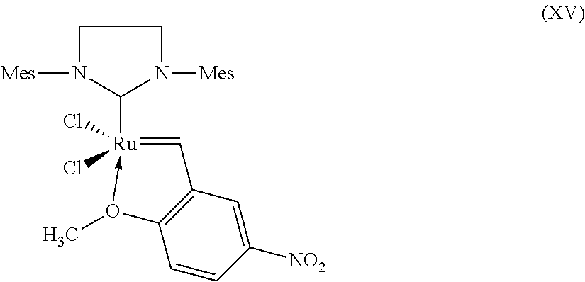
C1([Ru]2(Cl)(Cl)-O(C)C3=C(C=C([NO2])C=C3)C=2)N([Mes])CCN1[Mes]
